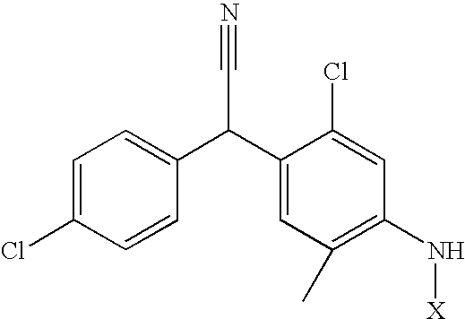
C1=C(Cl)C=CC(C(C2=CC(C)=C(N[X])C=C2Cl)C#N)=C1
